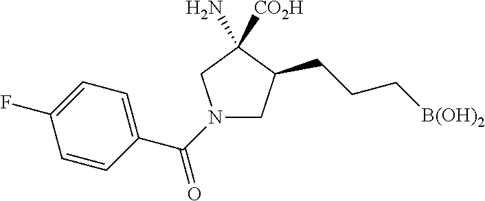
N1(C(C2=CC=C(F)C=C2)=O)CC(CCC[B(OH)2])C(N)([CO2H])C1
